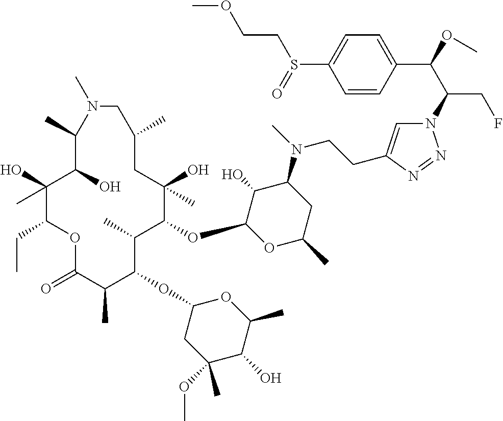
C1(O)(C)C(CC)OC(=O)C(C)C(OC2CC(OC)(C)C(O)C(C)O2)C(C)C(OC2OC(C)CC(N(C)CCC3=CN(C(C(OC)C4=CC=C(S(=O)CCOC)C=C4)CF)N=N3)C2O)C(O)(C)CC(C)CN(C)C(C)C1O
